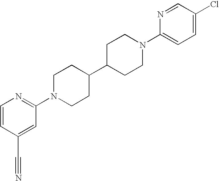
C1=CC(C#N)=CC(N2CCC(C3CCN(C4=CC=C(Cl)C=N4)CC3)CC2)=N1
